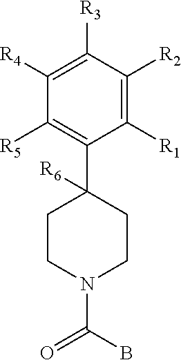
C1CN(C(=O)B)CCC1(C1=C([R5])C([R4])=C([R3])C([R2])=C1[R1])[R6]
